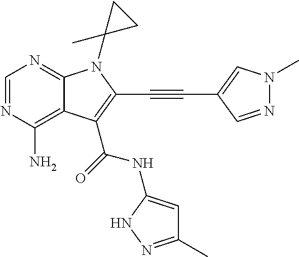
C1=NC(N)=C2C(=N1)N(C1(C)CC1)C(C#CC1=CN(C)N=C1)=C2C(=O)NC1=CC(C)=NN1
